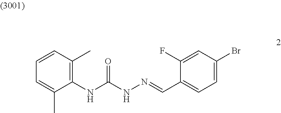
C1=CC(C)=C(NC(NN=CC2=CC=C(Br)C=C2F)=O)C(C)=C1
